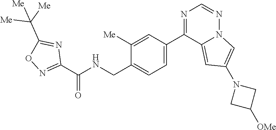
C1([Me])=CC(C2=NC=NN3C2=CC(N2CC([OMe])C2)=C3)=CC=C1CNC(C1=NOC(C([Me])([Me])[Me])=N1)=O
